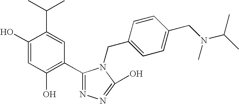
C1(O)=CC(O)=C(C2=NN=C(O)N2CC2=CC=C(CN(C)C(C)C)C=C2)C=C1C(C)C
